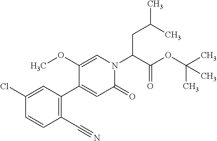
C(C(N1C=C(OC)C(C2=C(C#N)C=CC(Cl)=C2)=CC1=O)C(OC(C)(C)C)=O)C(C)C
